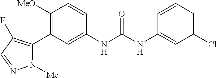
C1([MeO])=C(C2=C(F)C=NN2[Me])C=C(NC(NC2=CC(Cl)=CC=C2)=O)C=C1
